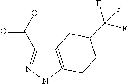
C12=C(NN=C1C(O)=O)CCC(C(F)(F)F)C2
